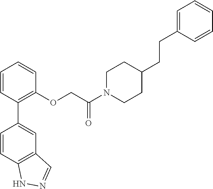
C1=CC(C2=CC3=C(C=C2)NN=C3)=C(OCC(N2CCC(CCC3=CC=CC=C3)CC2)=O)C=C1
